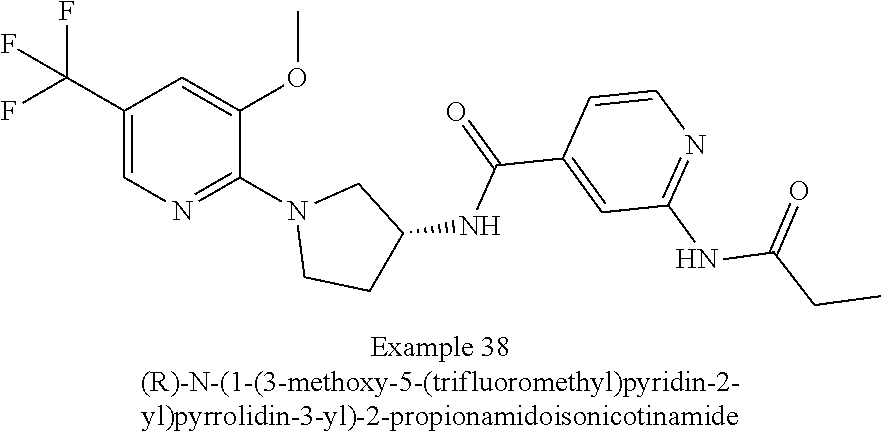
C1(C(F)(F)F)=CN=C(N2CCC(NC(C3=CC(NC(CC)=O)=NC=C3)=O)C2)C(OC)=C1
